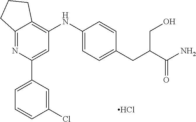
C12=NC(C3=CC=CC(Cl)=C3)=CC(NC3=CC=C(CC(C(N)=O)CO)C=C3)=C1CCC2.Cl
